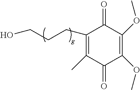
C1(CCCO)=C(C)C(=O)C(OC)=C(OC)C1=O
